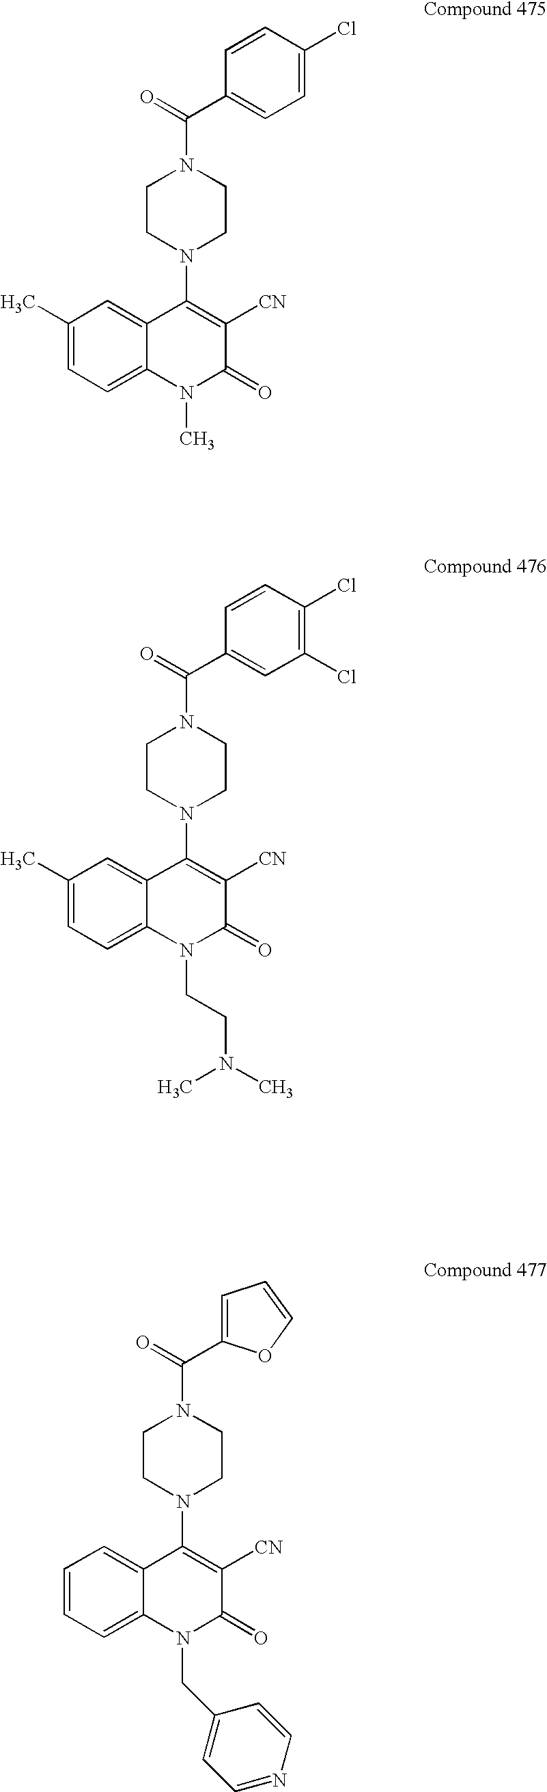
C(=O)(N1CCN(C2=C([CN])C(=O)N(C)C3=CC=C(C)C=C23)CC1)C1=CC=C(Cl)C=C1.C(=O)(N1CCN(C2=C([CN])C(=O)N(CCN(C)C)C3=CC=C(C)C=C23)CC1)C1=CC(Cl)=C(Cl)C=C1.C(=O)(N1CCN(C2=C([CN])C(=O)N(CC3=CC=NC=C3)C3=CC=CC=C23)CC1)C1=CC=CO1
